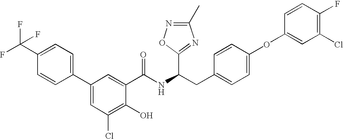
OC1=C(Cl)C=C(C2=CC=C(C(F)(F)F)C=C2)C=C1C(NC(CC1=CC=C(OC2=CC(Cl)=C(F)C=C2)C=C1)C1=NC(C)=NO1)=O
